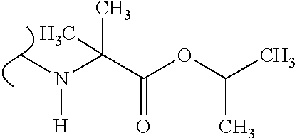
C(C(OC(C)C)=O)(N([H])C)(C)C
